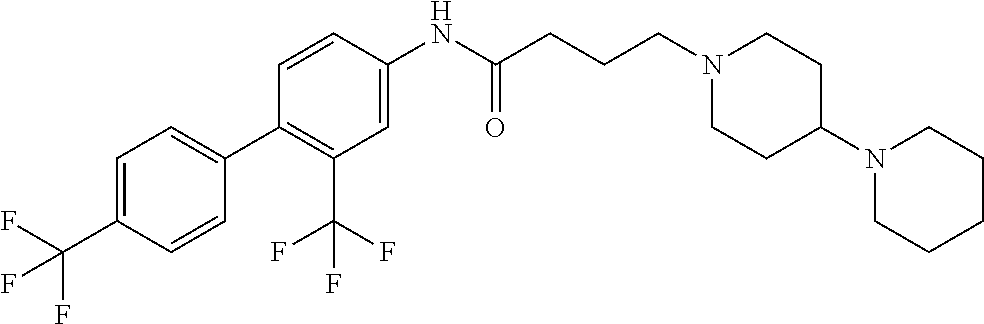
C1(C2=CC=C(C(F)(F)F)C=C2)=C(C(F)(F)F)C=C(NC(CCCN2CCC(N3CCCCC3)CC2)=O)C=C1
